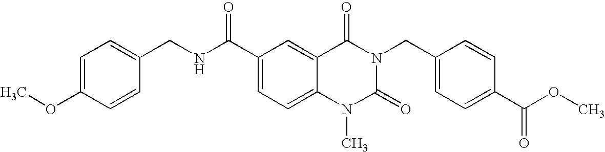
C1=C(OC)C=CC(CNC(C2=CC=C3C(=C2)C(=O)N(CC2=CC=C(C(OC)=O)C=C2)C(=O)N3C)=O)=C1
